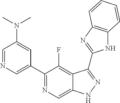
C1=NC=C(C2=NC=C3C(=C2F)C(C2=NC4=C(N2)C=CC=C4)=NN3)C=C1N(C)C
